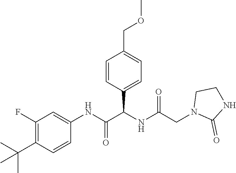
C1(F)=C(C(C)(C)C)C=CC(NC(=O)C(NC(CN2C(=O)NCC2)=O)C2=CC=C(COC)C=C2)=C1
